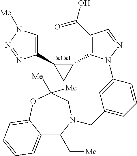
C1(C(O)=O)=C(C2C(C3=CN([Me])N=N3)C2)N(C2=CC(CN3C(C[Me])C4=CC=CC=C4OC([Me])([Me])C3)=CC=C2)N=C1.[&1&1]
